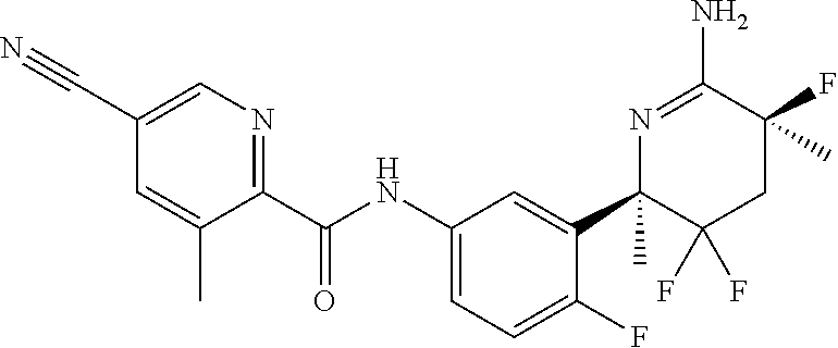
C1(C(NC2=CC=C(F)C(C3(C)C(F)(F)CC(C)(F)C(N)=N3)=C2)=O)=NC=C(C#N)C=C1C
